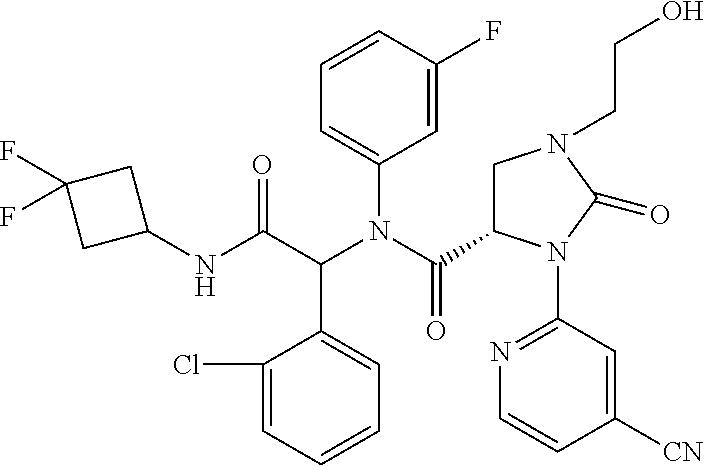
C1(NC(C(N(C(=O)C2CN(CCO)C(=O)N2C2=NC=CC([CN])=C2)C2=CC=CC(F)=C2)C2=CC=CC=C2Cl)=O)CC(F)(F)C1
